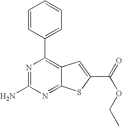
C1=CC(C2=C3C(=NC(N)=N2)SC(C(=O)OCC)=C3)=CC=C1
